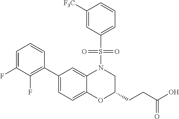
C1(C2=C(F)C(F)=CC=C2)=CC=C2C(=C1)N(S(=O)(=O)C1=CC=CC([F3C])=C1)CC(CCC(O)=O)O2
